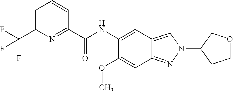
C1(C(NC2=CC3=CN(C4CCOC4)N=C3C=C2OC)=O)=NC(C(F)(F)F)=CC=C1
